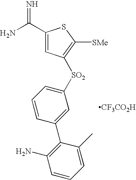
[CF3CO2H].C1(C(N)=N)=CC([SO2]C2=CC=CC(C3=C(N)C=CC=C3C)=C2)=C([SMe])S1
